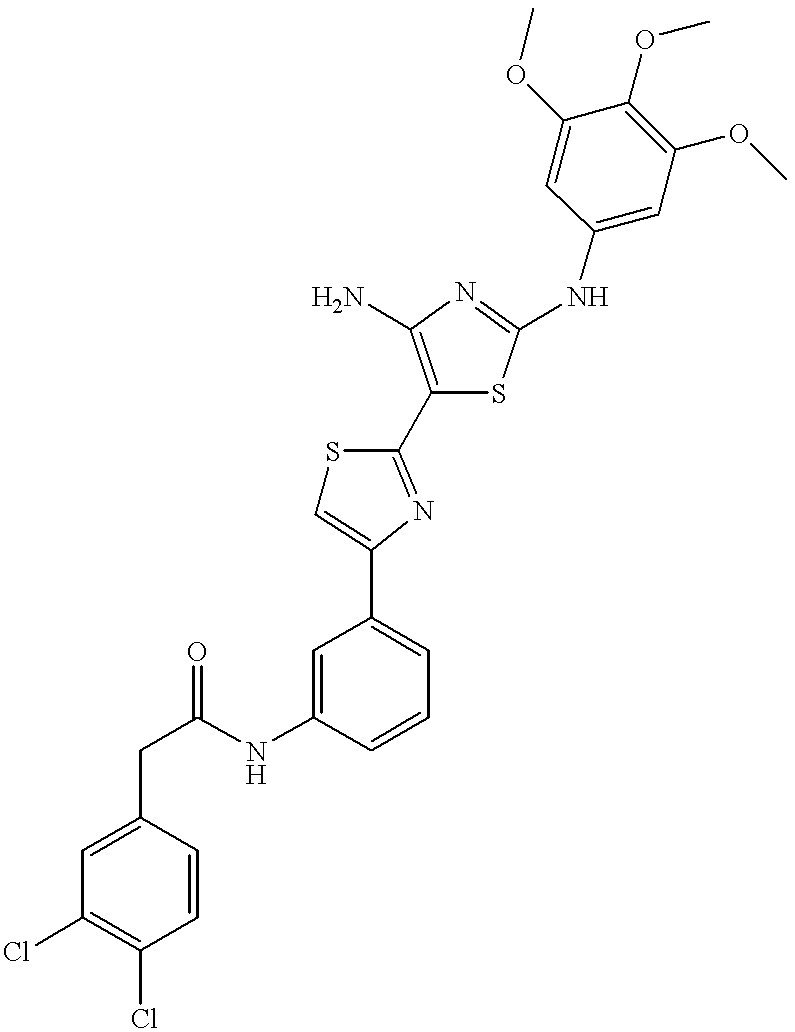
C(C(NC1=CC(C2=CSC(C3=C(N)N=C(NC4=CC(OC)=C(OC)C(OC)=C4)S3)=N2)=CC=C1)=O)C1=CC(Cl)=C(Cl)C=C1
